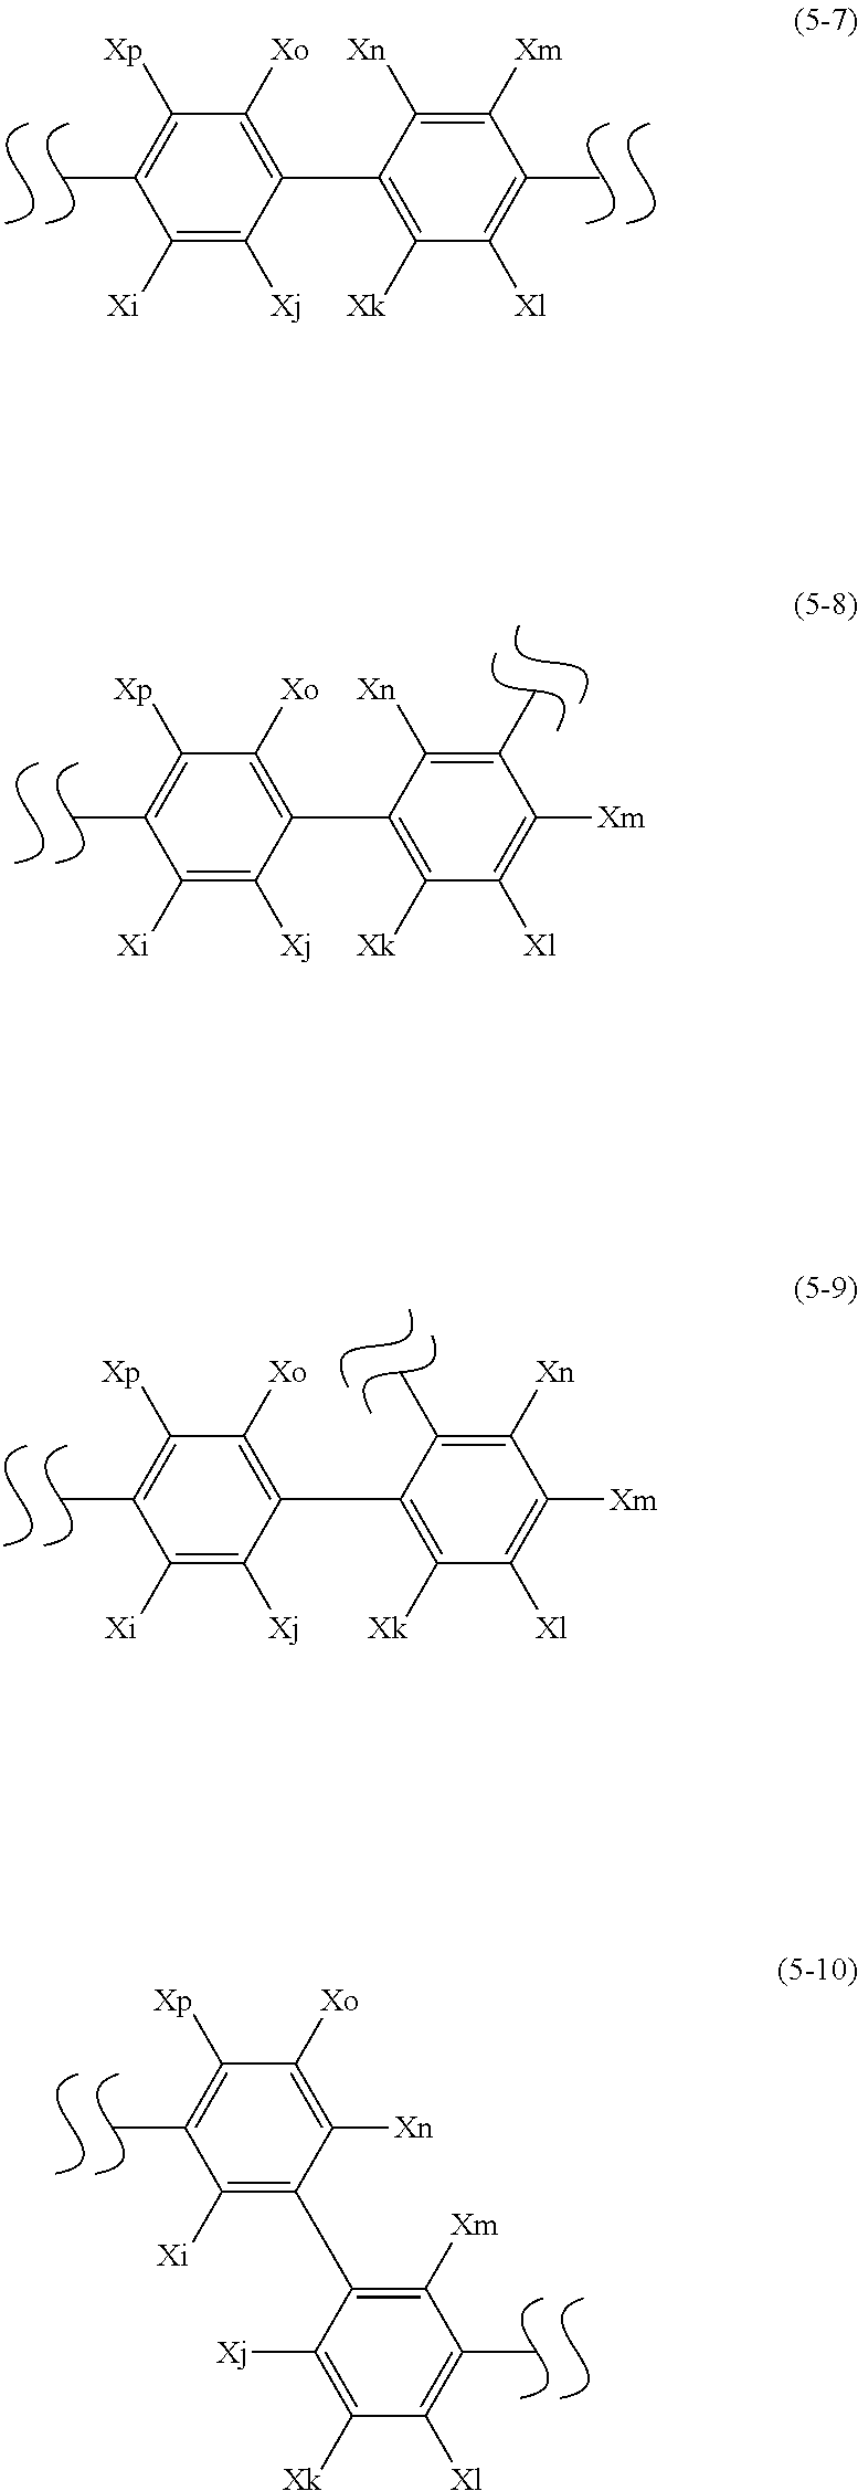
C1([Xi])=C([Xj])C(C2=C([Xk])C([Xl])=C(C)C([Xm])=C2[Xn])=C([Xo])C([Xp])=C1C.C1([Xi])=C([Xj])C(C2=C([Xk])C([Xl])=C([Xm])C(C)=C2[Xn])=C([Xo])C([Xp])=C1C.C1([Xi])=C([Xj])C(C2=C([Xk])C([Xl])=C([Xm])C([Xn])=C2C)=C([Xo])C([Xp])=C1C.C1([Xi])=C(C2=C([Xm])C(C)=C([Xl])C([Xk])=C2[Xj])C([Xn])=C([Xo])C([Xp])=C1C
